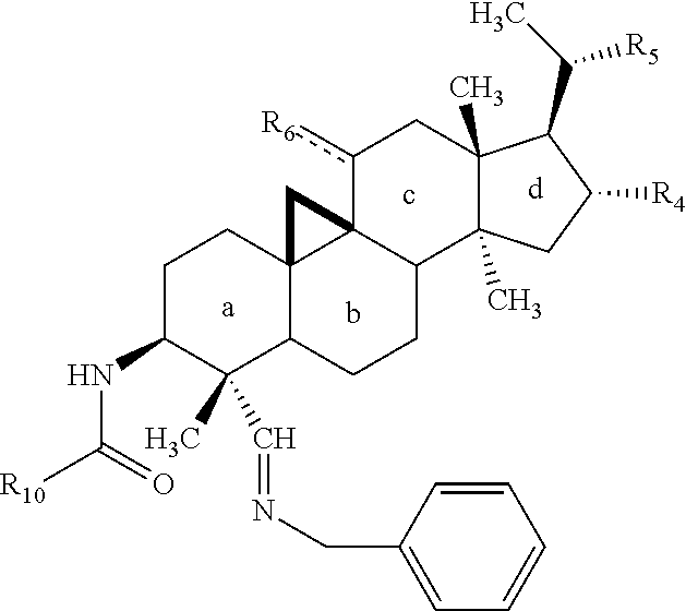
C1C(NC(=O)[R10])C(C)(C=NCC2=CC=CC=C2)C2C3(C1)C1(C(CC2)C2(C)C(C)(Cc1[R6])C(C(C)[R5])C([R4])C2)C3
